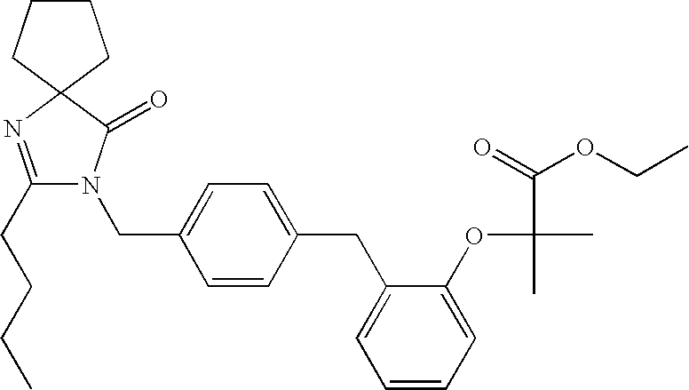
C1(CCCC)=NC2(C(=O)N1CC1=CC=C(CC3=CC=CC=C3OC(C(=O)OCC)(C)C)C=C1)CCCC2
